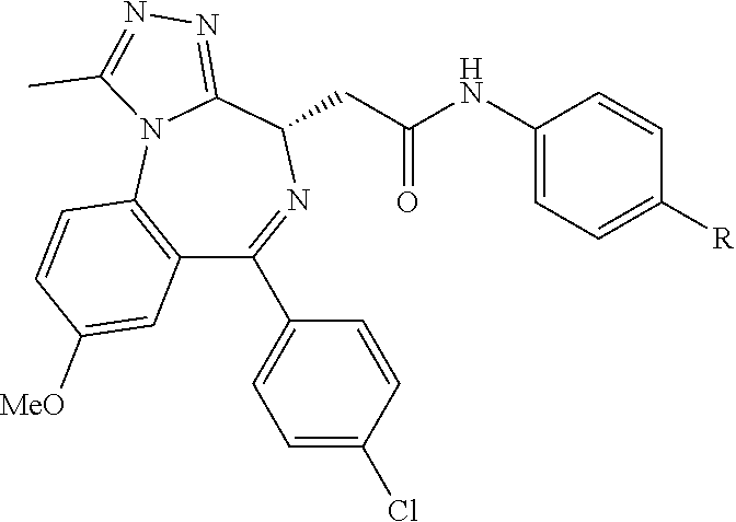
C1(NC(CC2N=C(C3=CC=C(Cl)C=C3)C3=C(N4C2=NN=C4C)C=CC([MeO])=C3)=O)=CC=C([R])C=C1
